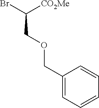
C(COCC1=CC=CC=C1)(Br)[CO2Me]
